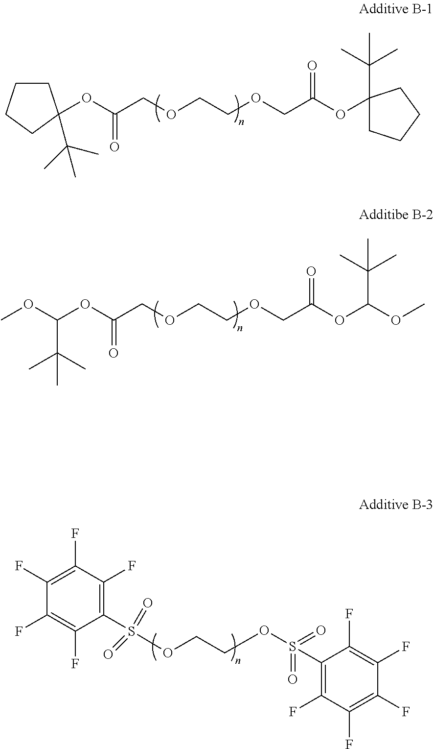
C(OC(COCCOCC(OC(OC)C(C)(C)C)=O)=O)(OC)C(C)(C)C.C1CCCC1(OC(COCCOCC(OC1(C(C)(C)C)CCCC1)=O)=O)C(C)(C)C.C1(S(OCCOS(=O)(=O)C2=C(F)C(F)=C(F)C(F)=C2F)(=O)=O)=C(F)C(F)=C(F)C(F)=C1F
